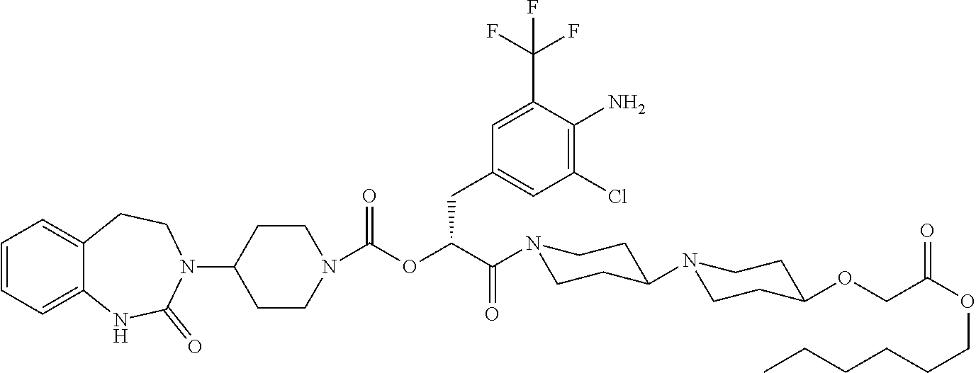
C1=CC=C2C(=C1)CCN(C1CCN(C(OC(C(N3CCC(N4CCC(OCC(OCCCCCC)=O)CC4)CC3)=O)CC3=CC(Cl)=C(N)C(C(F)(F)F)=C3)=O)CC1)C(=O)N2
